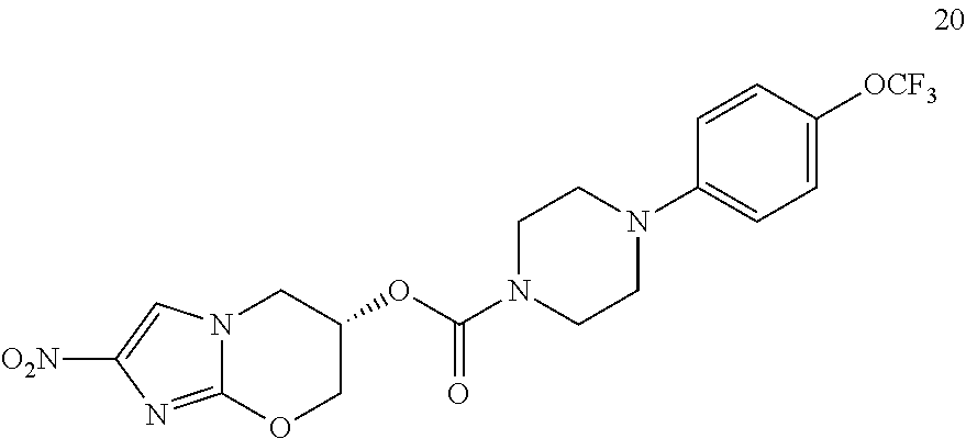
N12C(=NC([O2N])=C1)OCC(OC(N1CCN(C3=CC=C([OCF3])C=C3)CC1)=O)C2
